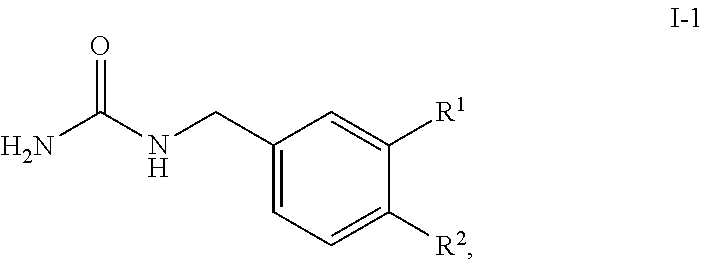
C1(CNC(N)=O)=CC=C([R2])C([R1])=C1
